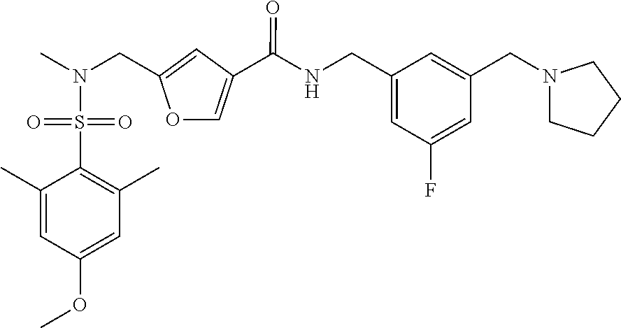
C1(CNC(=O)C2=COC(CN(S(C3=C(C)C=C(OC)C=C3C)(=O)=O)C)=C2)=CC(F)=CC(CN2CCCC2)=C1
